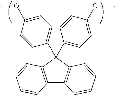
C1(C2=CC=C(OC)C=C2)(C2=CC=C(OC)C=C2)C2=C(C3=C1C=CC=C3)C=CC=C2
